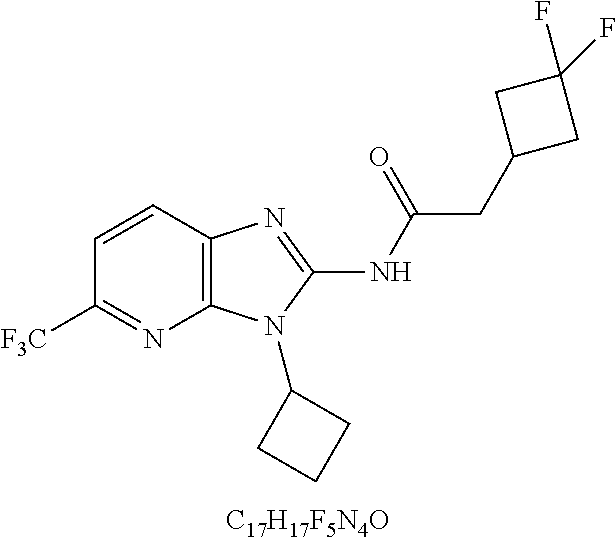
C1=CC2=C(N=C1[F3C])N(C1CCC1)C(NC(CC1CC(F)(F)C1)=O)=N2.[C17H17F5N4O]
